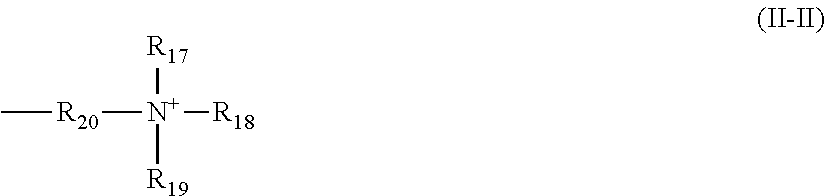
C[R20][N+]([R18])([R19])[R17]
